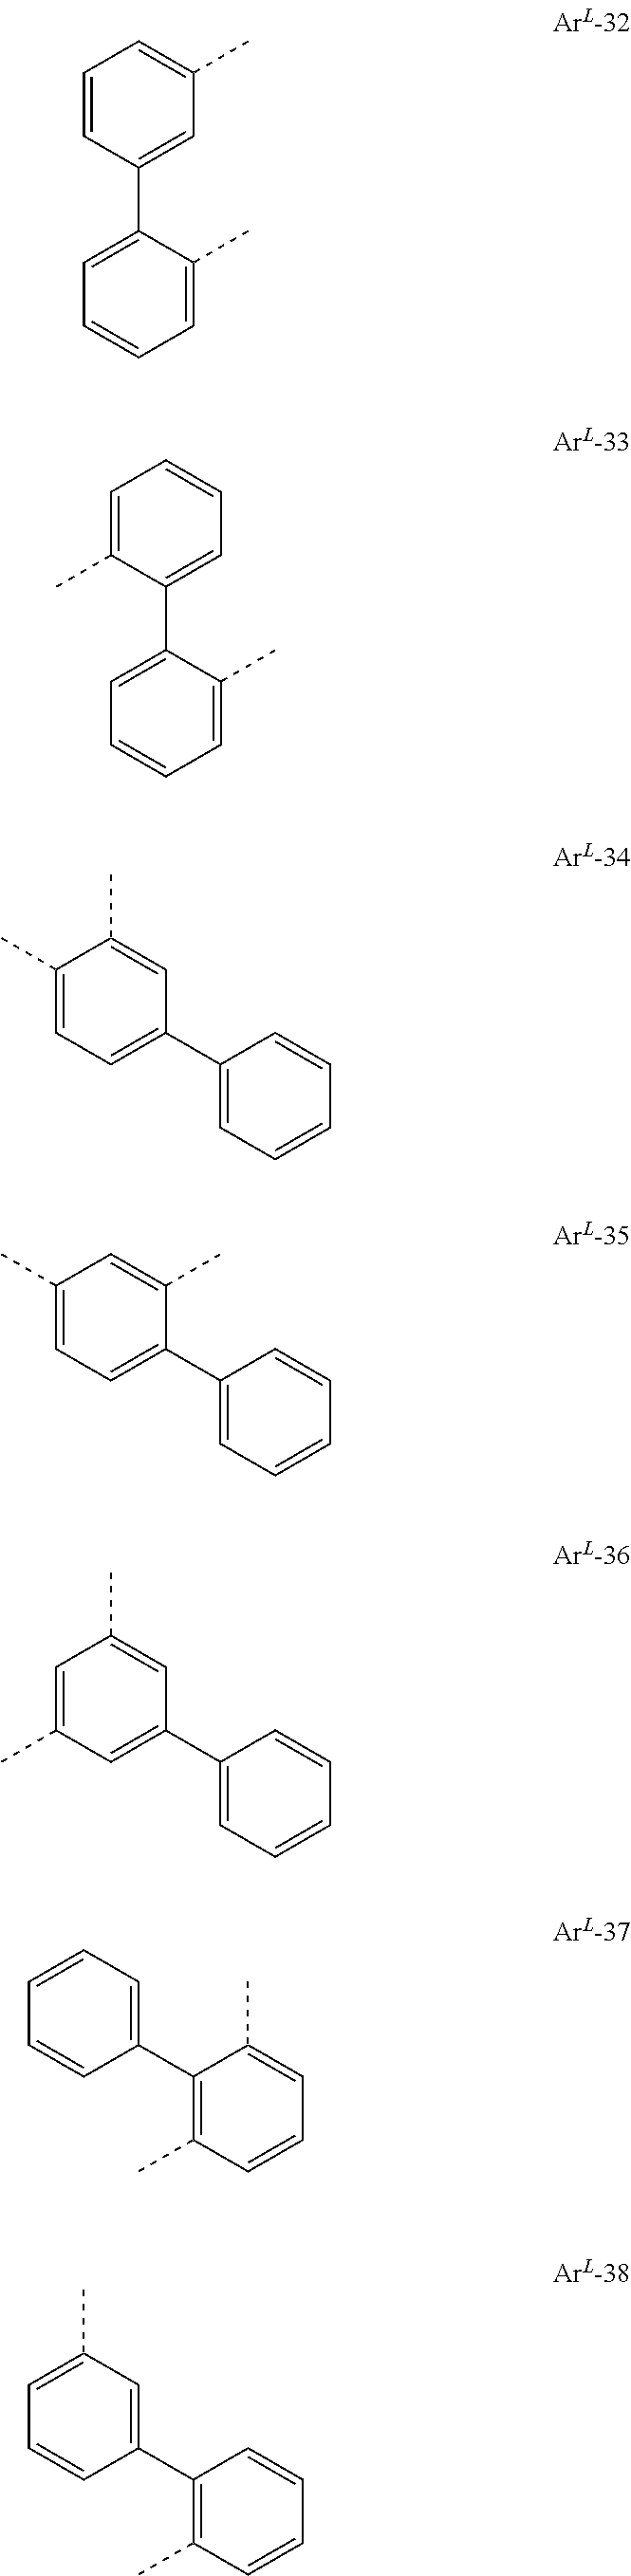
C1=CC(C2=CC=CC=C2C)=CC(C)=C1.C1=C(C)C(C2=CC=CC=C2C)=CC=C1.C1(C)=CC=C(C2=CC=CC=C2)C=C1C.C1(C)=CC=C(C2=CC=CC=C2)C(C)=C1.C1=C(C)C=C(C2=CC=CC=C2)C=C1C.C1=CC=CC(C2=C(C)C=CC=C2C)=C1.C1(C)=CC=CC(C2=C(C)C=CC=C2)=C1
